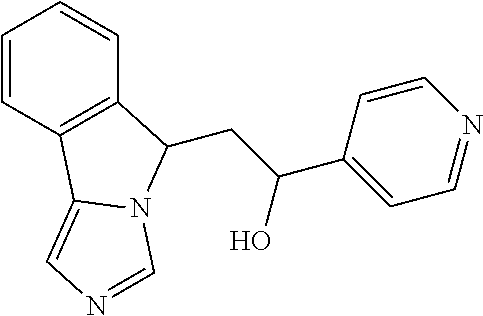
C1=CC2=C(C=C1)C(CC(C1=CC=NC=C1)O)N1C2=CN=C1
